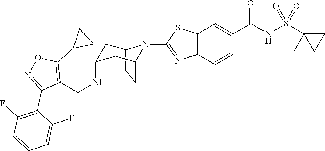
C12CCC(CC(NCC3=C(C4CC4)ON=C3C3=C(F)C=CC=C3F)C1)N2C1=NC2=C(C=C(C(NS(C3(C)CC3)(=O)=O)=O)C=C2)S1
